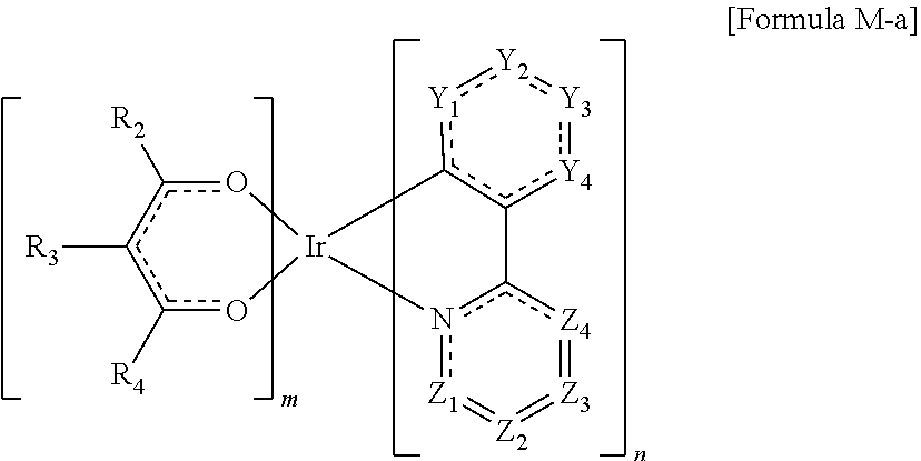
o1c([R2])c([R3])c([R4])o[Ir]12c1[Y1]:[Y2]:[Y3]:[Y4]c1-c1[Z4]=[Z3]=[Z2]=[Z1]n12
